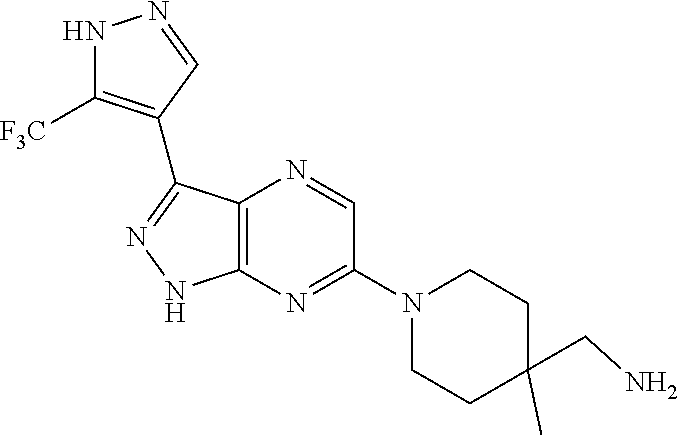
N1C([F3C])=C(C2=NNC3=C2N=CC(N2CCC(CN)(C)CC2)=N3)C=N1
